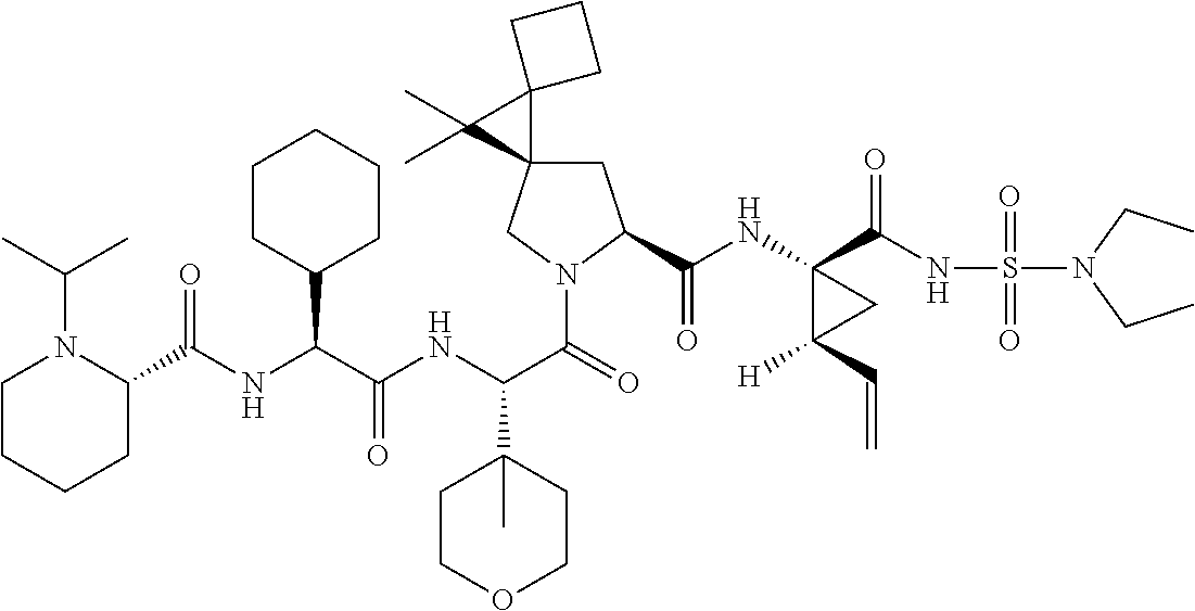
N(C(C(NC(C(=O)N1CC2(CC1C(NC1(C(NS(=O)(=O)N(CC)CC)=O)C([H])(C=C)C1)=O)C1(C2(C)C)CCC1)C1(C)CCOCC1)=O)C1CCCCC1)C(C1N(C(C)C)CCCC1)=O
